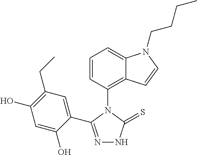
C1(C2=NNC(=S)N2C2=C3C(=CC=C2)N(CCCC)C=C3)=CC(CC)=C(O)C=C1O
